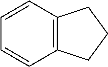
C12=C(CCC1)C=CC=C2
